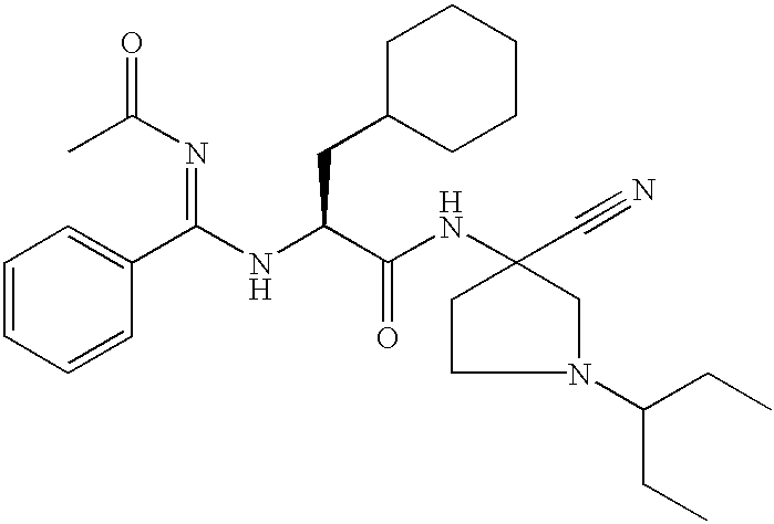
C1=CC=CC(C(NC(C(NC2(C#N)CCN(C(CC)CC)C2)=O)CC2CCCCC2)=NC(C)=O)=C1
